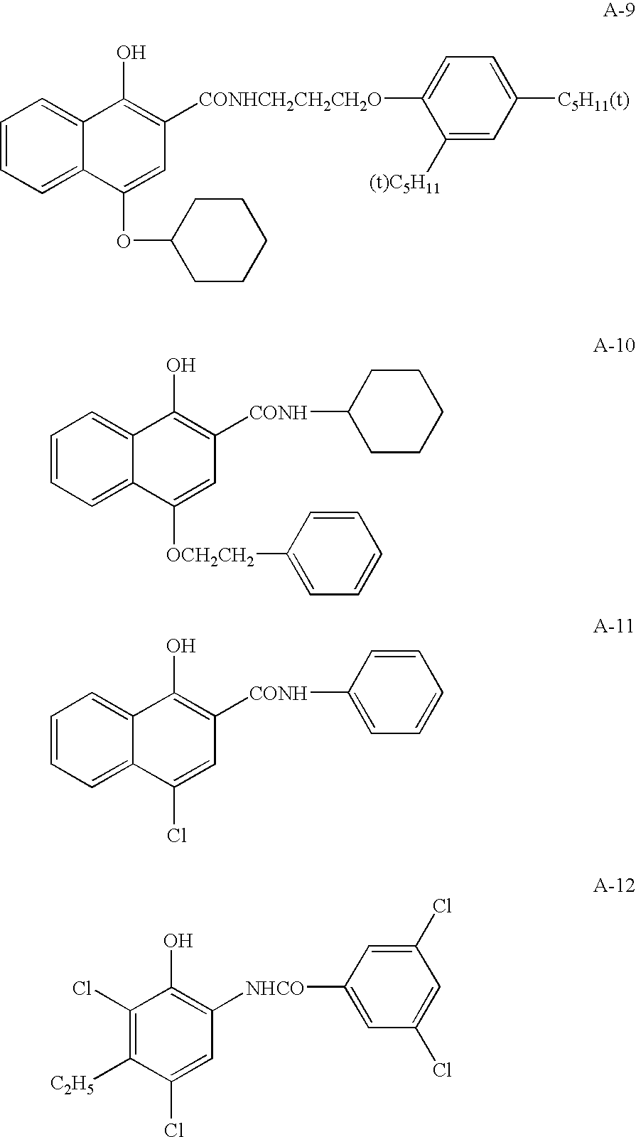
C1=CC=C2C(=C1)C(O)=C([CONHCH2CH2CH2O]C1=CC=C([C5H11(t)])C=C1[(t)C5H11])C=C2OC1CCCCC1.C1=CC=C2C(=C1)C(O)=C([CONH]C1CCCCC1)C=C2[OCH2CH2]C1=CC=CC=C1.C1=CC=C2C(=C1)C(O)=C([CONH]C1=CC=CC=C1)C=C2Cl.C1(Cl)=C([C2H5])C(Cl)=CC([NHCO]C2=CC(Cl)=CC(Cl)=C2)=C1O
